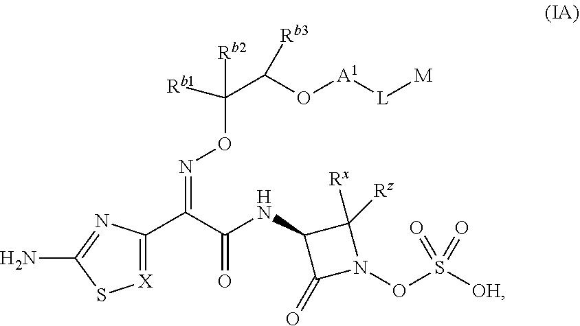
[X]1=C(C(C(NC2C(=O)N(OS([OH])(=O)=O)C2([Rz])[Rx])=O)=NOC(C(O[A1][L][M])[Rb3])([Rb1])[Rb2])N=C(N)S1
